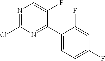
ClC1=NC=C(F)C(C2=CC=C(F)C=C2F)=N1
